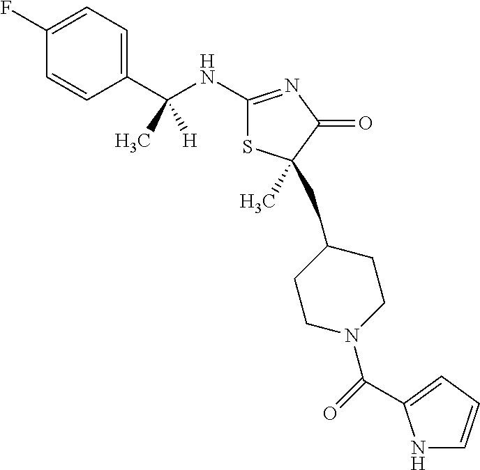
C1(NC(C2=CC=C(F)C=C2)(C)[H])=NC(=O)C(CC2CCN(C(=O)C3=CC=CN3)CC2)(C)S1
